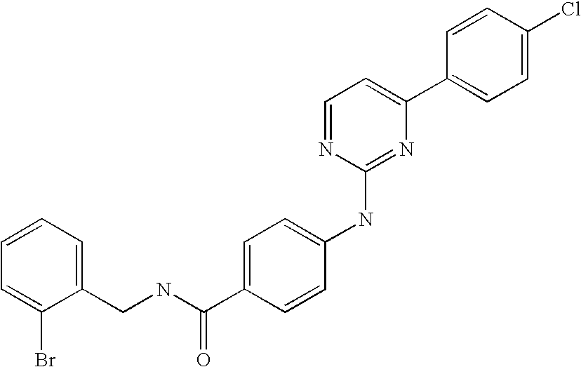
C1=CC(C2=CC=NC(NC3=CC=C(C(NCC4=CC=CC=C4Br)=O)C=C3)=N2)=CC=C1Cl
